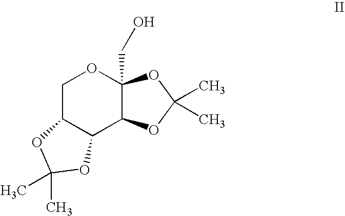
C1C2C(C3C(CO)(O1)OC(C)(C)O3)OC(C)(C)O2
